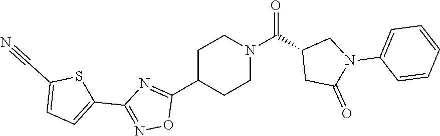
C1C(C2=NC(C3=CC=C(C#N)S3)=NO2)CCN(C(C2CC(=O)N(C3=CC=CC=C3)C2)=O)C1
